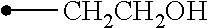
[CH2CH2OH]C
